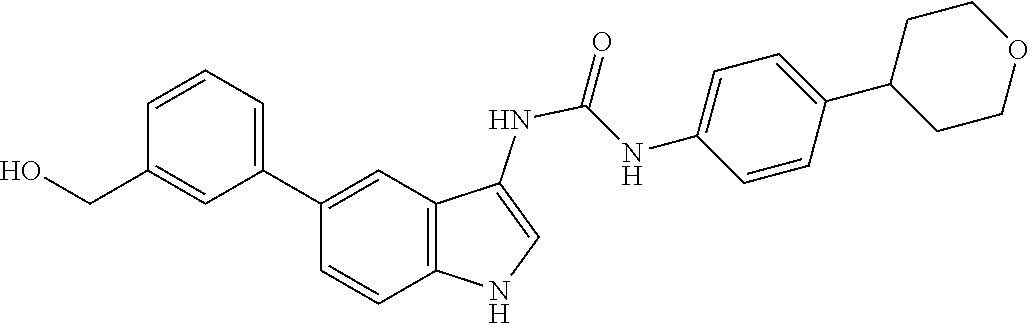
C1=C(C2CCOCC2)C=CC(NC(=O)NC2=CNC3=C2C=C(C2=CC=CC(CO)=C2)C=C3)=C1
